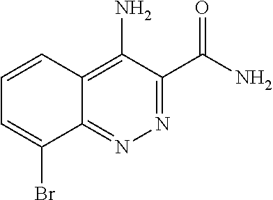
N1=C(C(N)=O)C(N)=C2C(=N1)C(Br)=CC=C2
